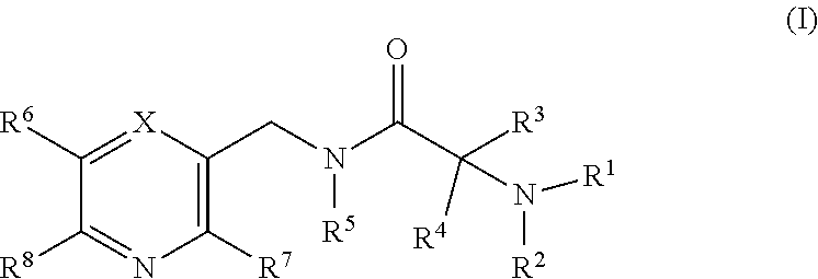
C1([R7])=C(CN(C(C([R3])(N([R1])[R2])[R4])=O)[R5])[X]=C([R6])C([R8])=N1
